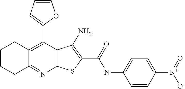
C12=C(C(C3=CC=CO3)=C3C(=N1)CCCC3)C(N)=C(C(NC1=CC=C([N+]([O-])=O)C=C1)=O)S2
